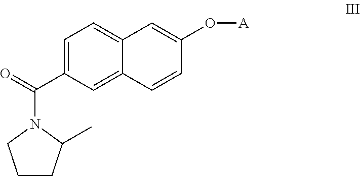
C1=C(C(=O)N2CCCC2C)C=C2C(=C1)C=C(O[A])C=C2
